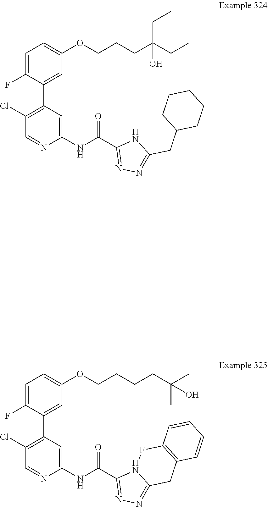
C1(Cl)=C(C2=CC(OCCCC(CC)(CC)O)=CC=C2F)C=C(NC(=O)C2=NN=C(CC3CCCCC3)N2)N=C1.C1(Cl)=C(C2=CC(OCCCCC(C)(C)O)=CC=C2F)C=C(NC(=O)C2=NN=C3N2FC2=C(C3)C=CC=C2)N=C1
